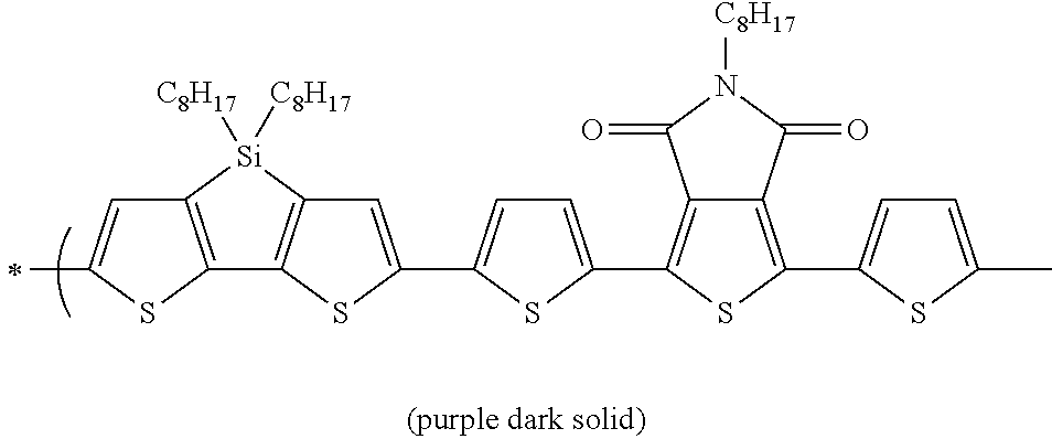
C12=C(SC(C)=C1)C1=C([Si]2([C8H17])[C8H17])C=C(C2=CC=C(C3=C4C(=C(C5=CC=C(C)S5)S3)C(=O)N([C8H17])C4=O)S2)S1
